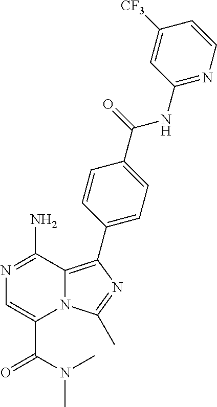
N1=C(N)C2=C(C3=CC=C(C(=O)NC4=NC=CC([CF3])=C4)C=C3)N=C(C)N2C(C(=O)N(C)C)=C1
